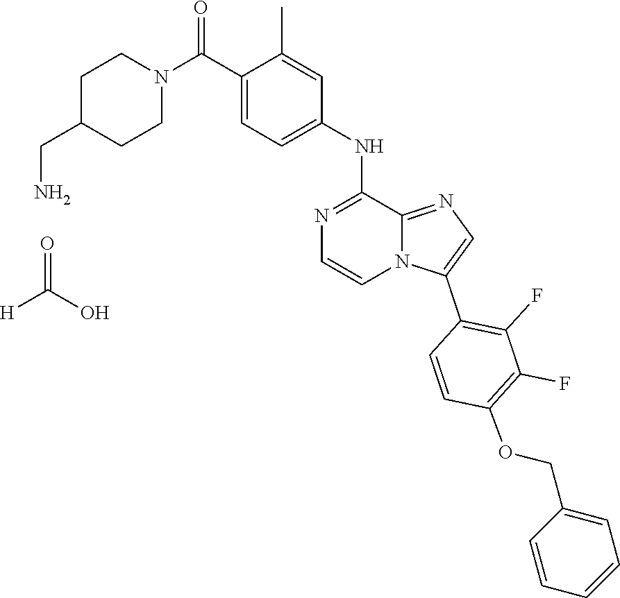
C1C(CN)CCN(C(C2=CC=C(NC3=NC=CN4C3=NC=C4C3=C(F)C(F)=C(OCC4=CC=CC=C4)C=C3)C=C2C)=O)C1.[H]C(O)=O
